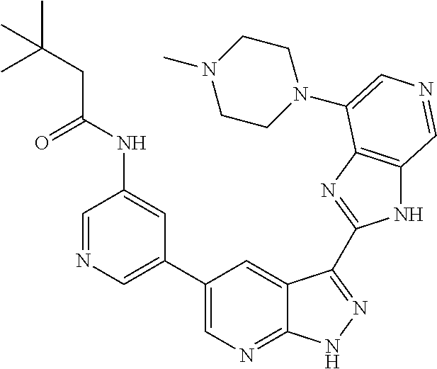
C1(C2=CN=CC(NC(CC(C)(C)C)=O)=C2)=CN=C2C(=C1)C(C1=NC3=C(N1)C=NC=C3N1CCN(C)CC1)=NN2
